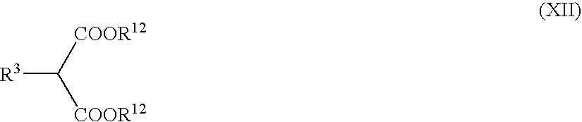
[R3]C([COOR12])[COOR12]
